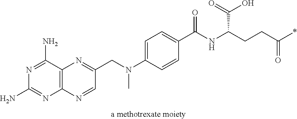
N1=C(N)C2=C(N=C1N)N=CC(CN(C)C1=CC=C(C(NC(CCC(=O)*)C(=O)O)=O)C=C1)=N2
